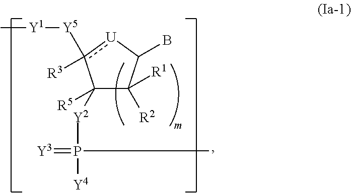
C[Y1][Y5]c1([R3])[U]C(B)C([R2])([R1])C1([Y2]P(=[Y3])(C)[Y4])[R5]
